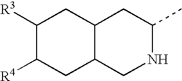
C1([R3])C([R4])CC2C(C1)CC(C)NC2
